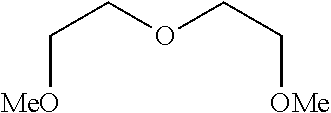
C([MeO])COCC[OMe]
